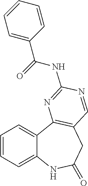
C12=CC=CC=C1C1=C(CC(=O)N2)C=NC(NC(C2=CC=CC=C2)=O)=N1
